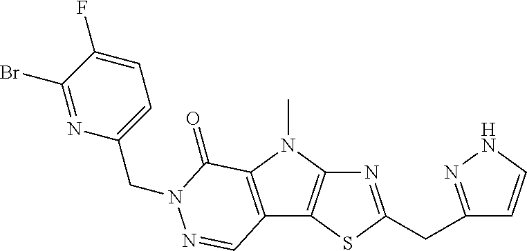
N1=C(CC2=NNC=C2)SC2=C1N(C)C1=C2C=NN(CC2=CC=C(F)C(Br)=N2)C1=O
